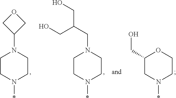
C1CN(*)CCN1C1COC1.C1(CO)CN(*)CCO1.C1CN(*)CCN1CC(CO)CO
